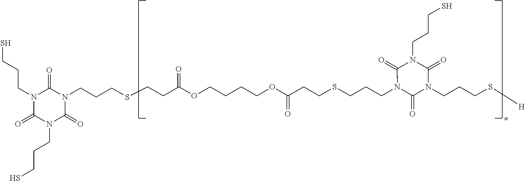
N1(CCCSCCC(OCCCCOC(CCSCCCN2C(=O)N(CCCS[H])C(=O)N(CCCS)C2=O)=O)=O)C(=O)N(CCCS)C(=O)N(CCCS)C1=O
